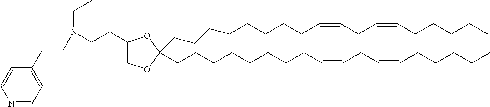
O1C(CCCCCCCCC=CCC=CCCCCC)(CCCCCCCCC=CCC=CCCCCC)OC(CCN(CC)CCC2=CC=NC=C2)C1
